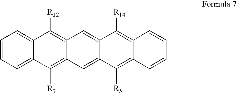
C1=CC=C2C(=C1)C([R12])=C1C(=C2[R7])C=C2C(=C1)C([R14])=C1C(=C2[R5])C=CC=C1
